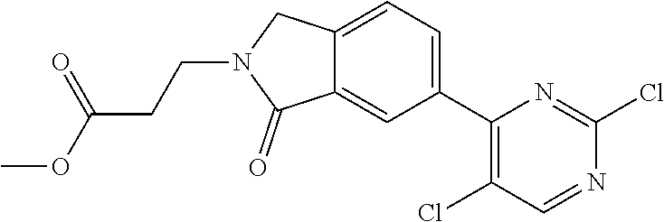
C1(Cl)=NC(C2=CC=C3C(=C2)C(=O)N(CCC(=O)OC)C3)=C(Cl)C=N1
